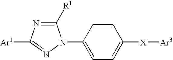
C1([R1])=NC([Ar1])=NN1C1=CC=C([X][Ar3])C=C1
